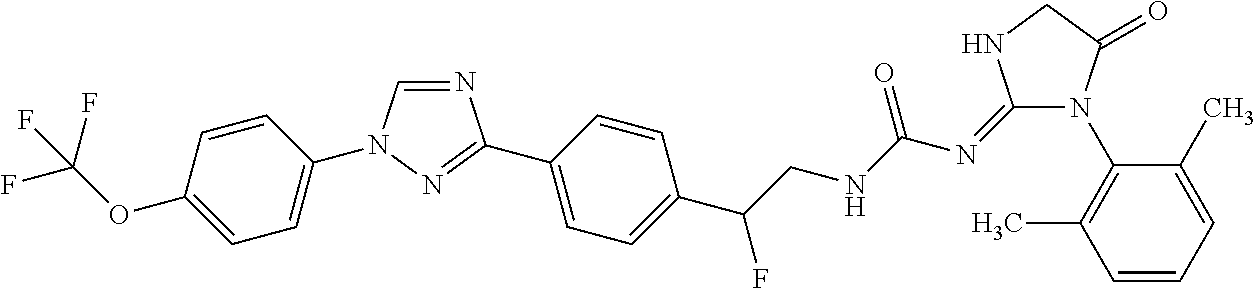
C1=CC(OC(F)(F)F)=CC=C1N1C=NC(C2=CC=C(C(CNC(N=C3N(C4=C(C)C=CC=C4C)C(=O)CN3)=O)F)C=C2)=N1
